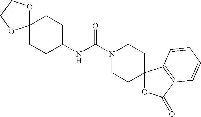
C1CC(NC(N2CCC3(CC2)OC(=O)C2=C3C=CC=C2)=O)CCC12OCCO2
